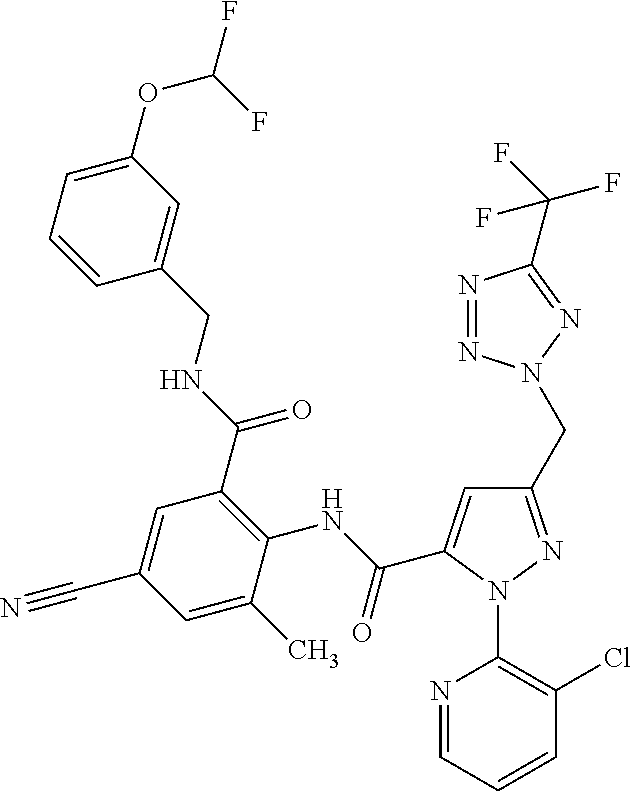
C1=CC=C(OC(F)F)C=C1CNC(C1=C(NC(=O)C2=CC(CN3N=NC(C(F)(F)F)=N3)=NN2C2=C(Cl)C=CC=N2)C(C)=CC(C#N)=C1)=O
